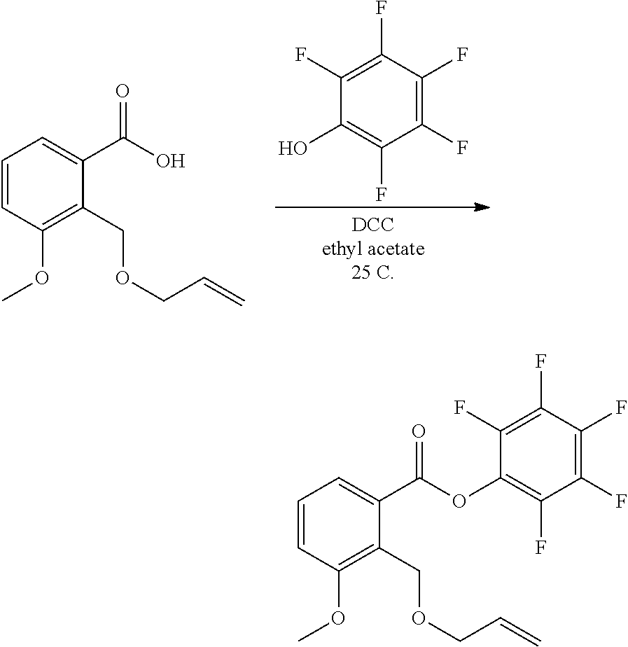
C1(F)=C(F)C(F)=C(F)C(O)=C1F.C1=CC(OC)=C(COCC=C)C(C(=O)O)=C1.C1=CC(OC)=C(COCC=C)C(C(=O)OC2=C(F)C(F)=C(F)C(F)=C2F)=C1
